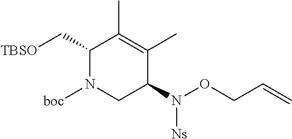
C1(C[TBSO])N([boc])CC(N([Ns])OCC=C)C(C)=C1C
